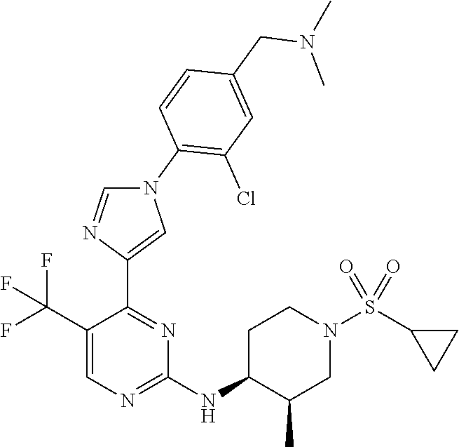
C1(C(F)(F)F)=CN=C(NC2C(C)CN(S(C3CC3)(=O)=O)CC2)N=C1C1=CN(C2=C(Cl)C=C(CN(C)C)C=C2)C=N1
